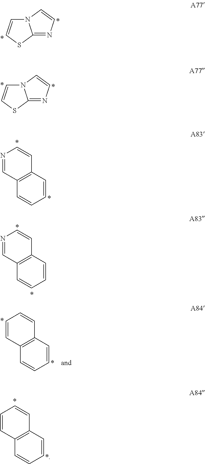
N12C=CSC1=NC=C2.N12C=CSC1=NC=C2.C12=C(C=CC=C1)C=CN=C2.C12=C(C=CC=C1)C=CN=C2.C12=C(C=CC=C1)C=CC=C2.C12=C(C=CC=C1)C=CC=C2
